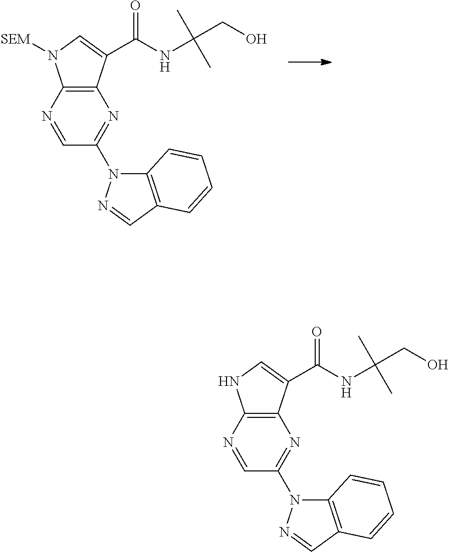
N1=CC(N2C3=C(C=N2)C=CC=C3)=NC2=C1N([SEM])C=C2C(NC(CO)(C)C)=O.N1=CC(N2C3=C(C=N2)C=CC=C3)=NC2=C1NC=C2C(NC(CO)(C)C)=O
